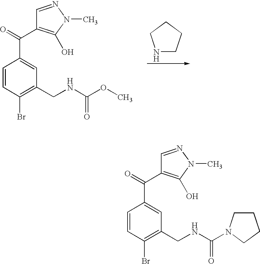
C1=CC(Br)=C(CNC(OC)=O)C=C1C(=O)C1=C(O)N(C)N=C1.N1CCCC1.C1=CC(Br)=C(CNC(=O)N2CCCC2)C=C1C(=O)C1=C(O)N(C)N=C1
